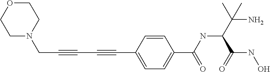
N1(CC#CC#CC2=CC=C(C(NC(C(N)(C)C)C(NO)=O)=O)C=C2)CCOCC1
